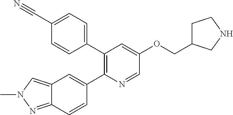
C12=NN(C)C=C1C=C(C1=C(C3=CC=C(C#N)C=C3)C=C(OCC3CCNC3)C=N1)C=C2
